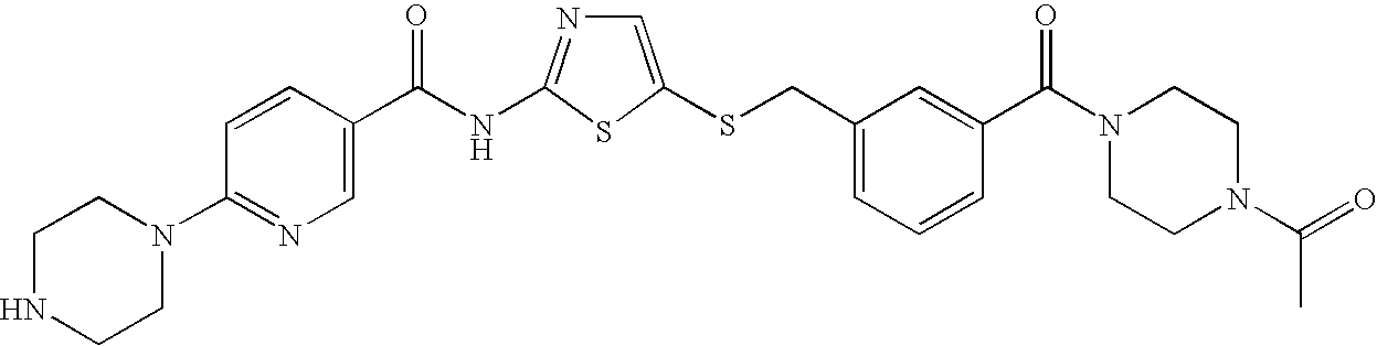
C1=C(SCC2=CC=CC(C(N3CCN(C(=O)C)CC3)=O)=C2)SC(NC(=O)C2=CN=C(N3CCNCC3)C=C2)=N1
